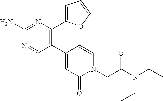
C1(C2=CC(=O)N(CC(N(CC)CC)=O)C=C2)=C(C2=CC=CO2)N=C(N)N=C1
